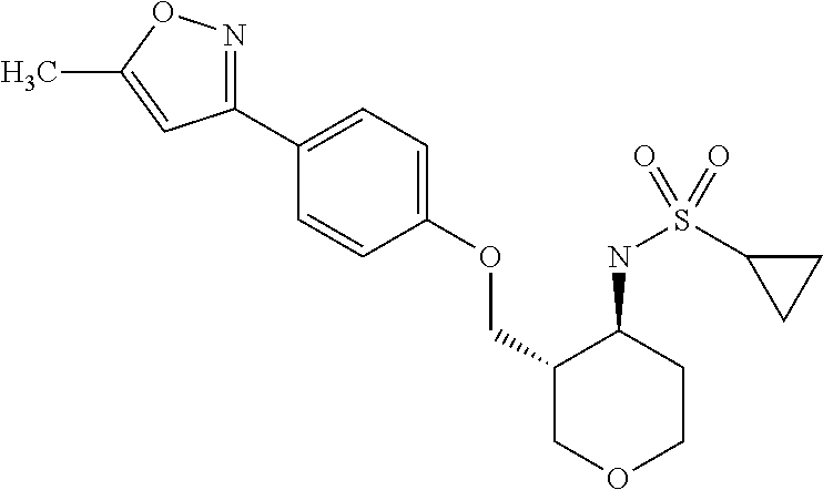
C1(C2=CC=C(OCC3COCCC3NS(C3CC3)(=O)=O)C=C2)=NOC(C)=C1
